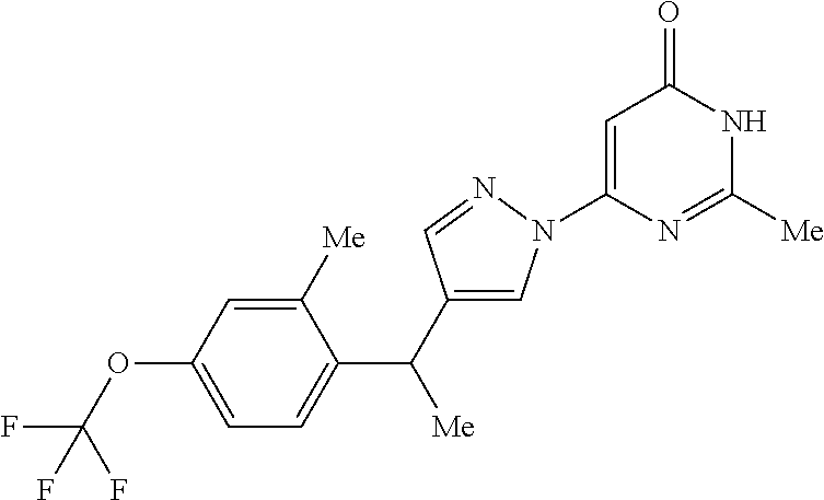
C1([Me])=CC(OC(F)(F)F)=CC=C1C(C1=CN(C2=CC(=O)NC([Me])=N2)N=C1)[Me]
